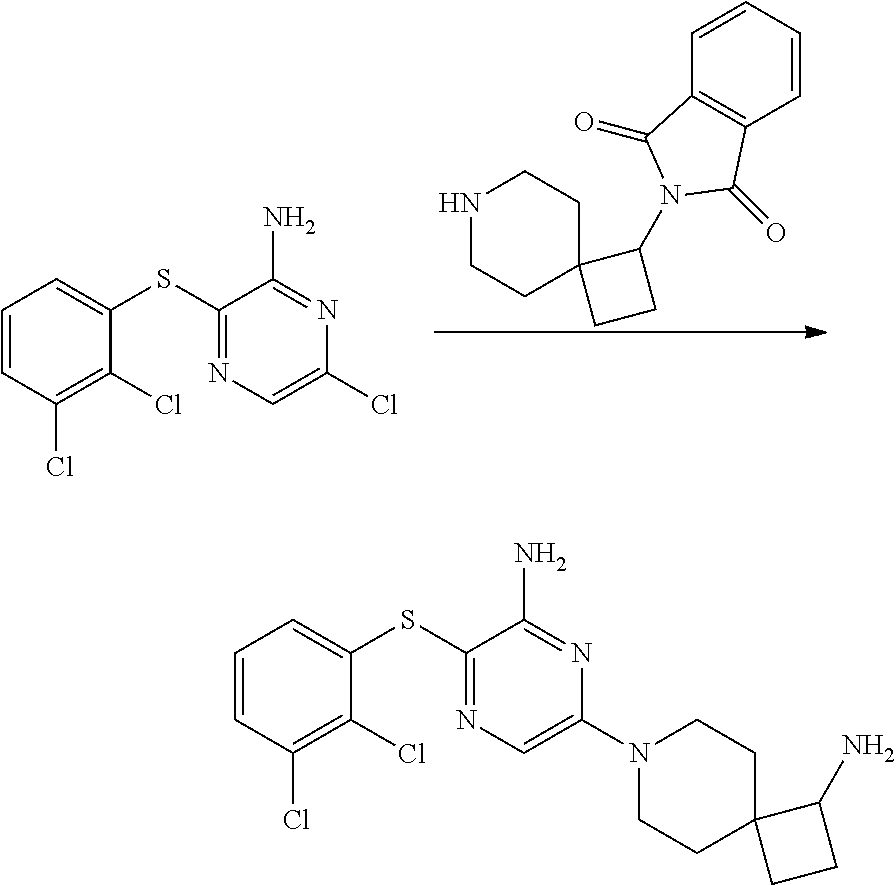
C1(SC2=CC=CC(Cl)=C2Cl)=NC=C(Cl)N=C1N.N1CCC2(CC1)CCC2N1C(=O)C2=C(C=CC=C2)C1=O.C1(SC2=CC=CC(Cl)=C2Cl)=NC=C(N2CCC3(CC2)CCC3N)N=C1N
